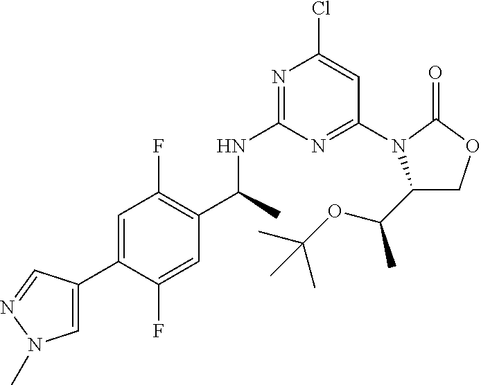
C1(C(C)NC2=NC(Cl)=CC(N3C(C(OC(C)(C)C)C)COC3=O)=N2)=C(F)C=C(C2=CN(C)N=C2)C(F)=C1
